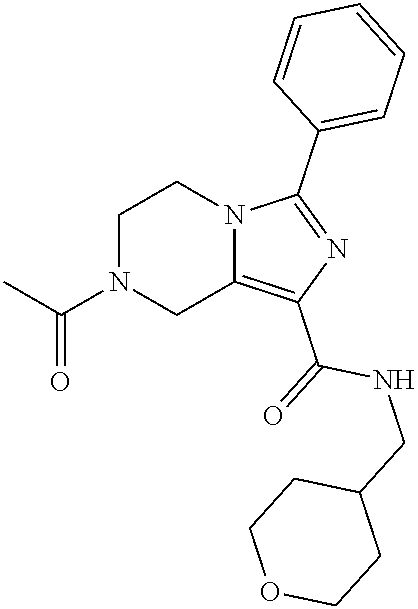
C1N(C(C)=O)CC2=C(C(=O)NCC3CCOCC3)N=C(C3=CC=CC=C3)N2C1
